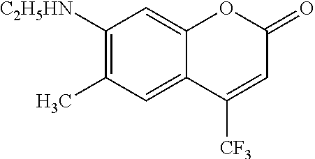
C1([C2H5HN])=C(C)C=C2C(=C1)OC(=O)C=C2[CF3]
